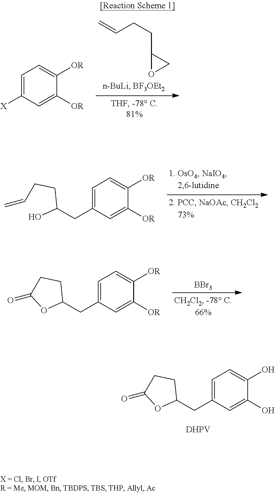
C1=C(CC2CCC(=O)O2)C=C(O)C(O)=C1.[DHPV].C(C1OC1)CC=C.C1=C([X])C=C([OR])C([OR])=C1.C1=C(CC(CCC=C)O)C=C([OR])C([OR])=C1.[BBr3].C1=C(CC2CCC(=O)O2)C=C([OR])C([OR])=C1
